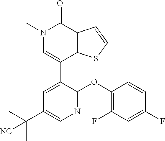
C1=CSC2=C1C(=O)N(C)C=C2C1=CC(C(C)(C)[NC])=CN=C1OC1=C(F)C=C(F)C=C1
